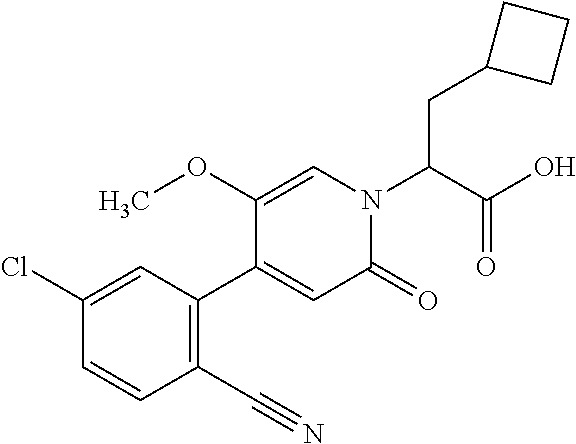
C(C(O)=O)(CC1CCC1)N1C=C(OC)C(C2=C(C#N)C=CC(Cl)=C2)=CC1=O
